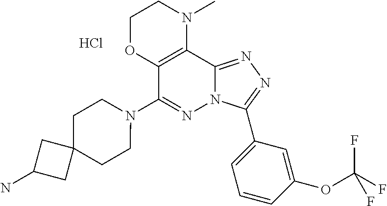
N1(C2=NN3C(=NN=C3C3=CC=CC(OC(F)(F)F)=C3)C3=C2OCCN3C)CCC2(CC1)CC(N)C2.Cl
